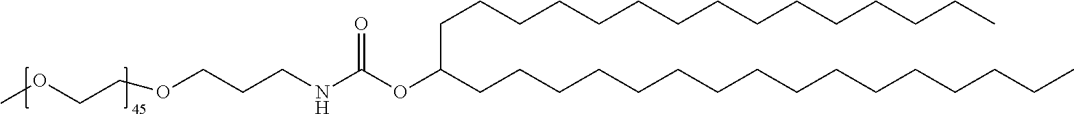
C(C(CCCCCCCCCCCCCCCC)OC(NCCCOCCOC)=O)CCCCCCCCCCCCCC
